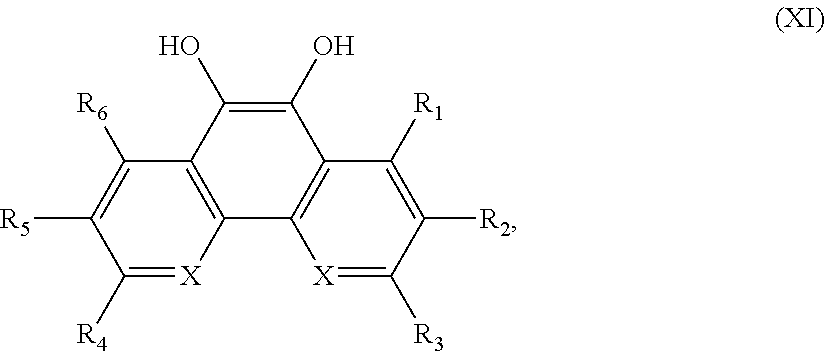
C1(O)=C(O)C2=C(C3=C1C([R6])=C([R5])C([R4])=[X]3)[X]=C([R3])C([R2])=C2[R1]
